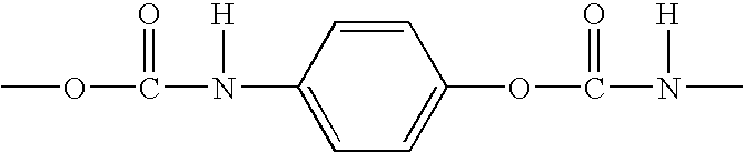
COC(N(C1=CC=C(OC(N(C)[H])=O)C=C1)[H])=O
